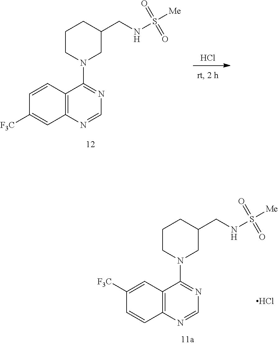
Cl.N1(C2=NC=NC3=C2C=CC([F3C])=C3)CC(CNS([Me])(=O)=O)CCC1.N1(C2=NC=NC3=C2C=C([F3C])C=C3)CC(CNS([Me])(=O)=O)CCC1.Cl
